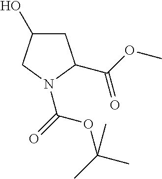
C1C(O)CN(C(OC(C)(C)C)=O)C1C(OC)=O
